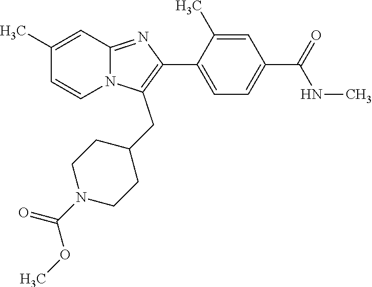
C1(C)=CC2=NC(C3=CC=C(C(=O)NC)C=C3C)=C(CC3CCN(C(OC)=O)CC3)N2C=C1
